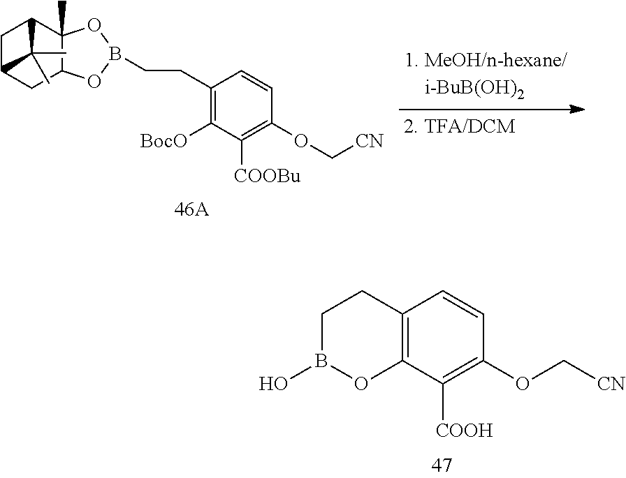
C1B(O)OC2=C(C1)C=CC(OC[CN])=C2[COOH].C1C2CC3C(C)(C1C2(C)C)OB(CCC1=C([BocO])C([COOBu])=C(OC[CN])C=C1)O3
